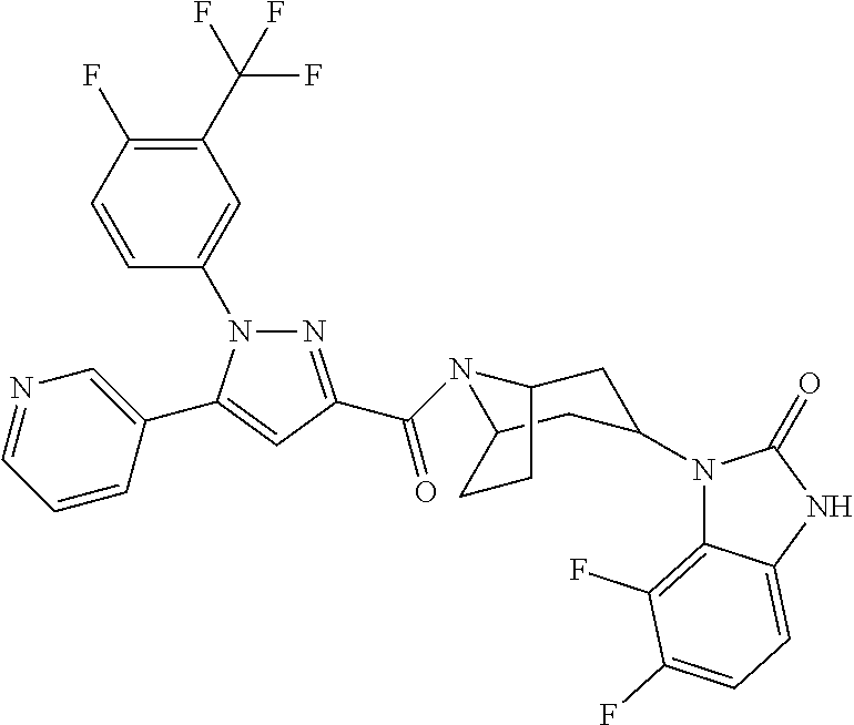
N1=C(C(N2C3CC(N4C5=C(F)C(F)=CC=C5NC4=O)CC2CC3)=O)C=C(C2=CN=CC=C2)N1C1=CC(C(F)(F)F)=C(F)C=C1
